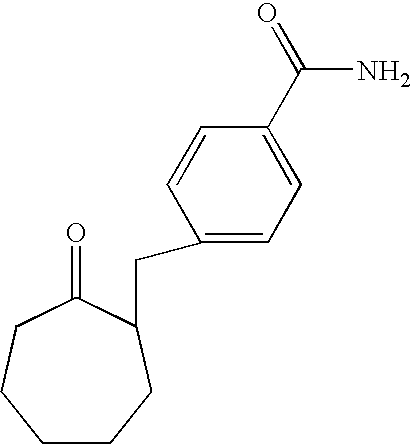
C1(CC2CCCCCC2=O)=CC=C(C(=O)N)C=C1
